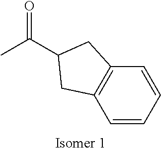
CC(C1CC2=C(C1)C=CC=C2)=O
